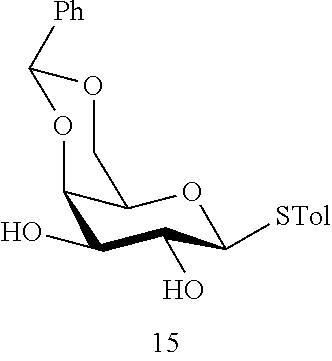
C12C(O)C(O)C([STol])OC1COC([Ph])O2
